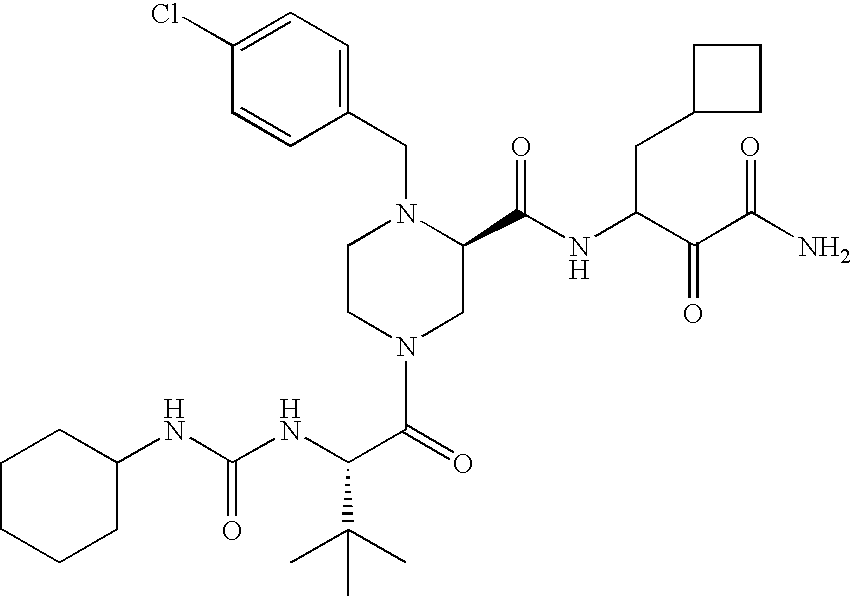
C1(NC(NC(C(=O)N2CC(C(NC(C(C(N)=O)=O)CC3CCC3)=O)N(CC3=CC=C(Cl)C=C3)CC2)C(C)(C)C)=O)CCCCC1
